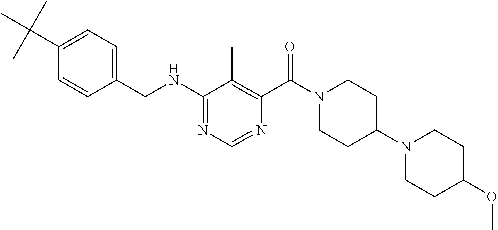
C1(NCC2=CC=C(C(C)(C)C)C=C2)=NC=NC(C(N2CCC(N3CCC(OC)CC3)CC2)=O)=C1C
